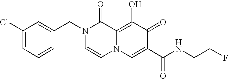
C1(Cl)=CC=CC(CN2C=CN3C(=C(O)C(=O)C(C(NCCF)=O)=C3)C2=O)=C1
